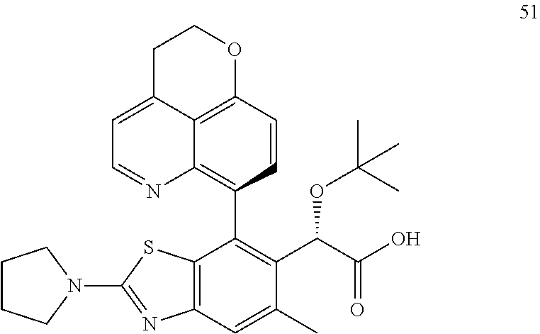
C1(C2=C(C(C(O)=O)OC(C)(C)C)C(C)=CC3=C2SC(N2CCCC2)=N3)=C2C3=C(C=C1)OCCC3=CC=N2
